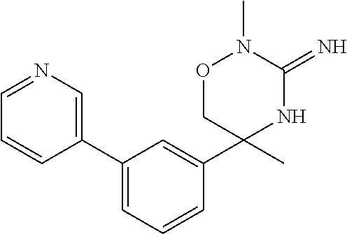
C1(C2=CN=CC=C2)=CC=CC(C2(C)NC(=N)N(C)OC2)=C1
